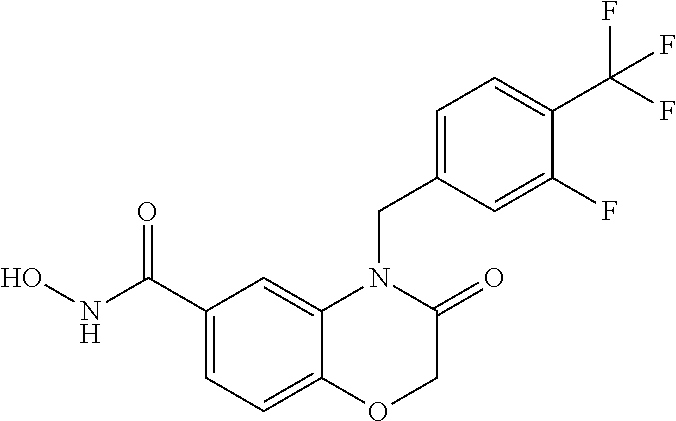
C1(C(NO)=O)=CC=C2C(=C1)N(CC1=CC=C(C(F)(F)F)C(F)=C1)C(=O)CO2
